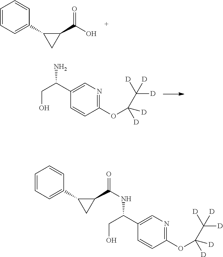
C1=CC=C(C2CC2C(O)=O)C=C1.OCC(C1=CN=C(OC([D])([D])C([D])([D])[D])C=C1)N.C1=CC=C(C2CC2C(=O)NC(CO)C2=CN=C(OC([D])([D])C([D])([D])[D])C=C2)C=C1
